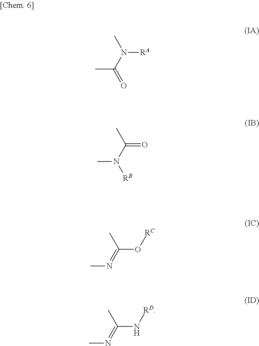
CC(N(C)[RA])=O.CN(C(C)=O)[RB].CN=C(O[RC])C.CN=C(N[RD])C
